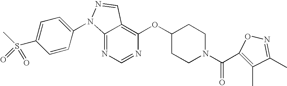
C12=NC=NC(OC3CCN(C(C4=C(C)C(C)=NO4)=O)CC3)=C1C=NN2C1=CC=C(S(C)(=O)=O)C=C1
